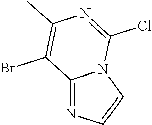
C1(C)=C(Br)C2=NC=CN2C(Cl)=N1
